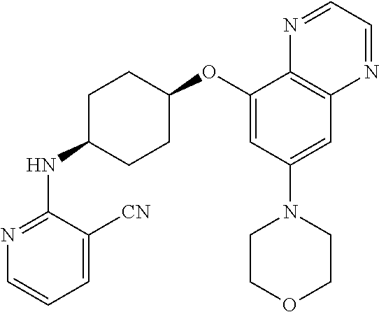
C1(OC2CCC(NC3=NC=CC=C3[CN])CC2)=CC(N2CCOCC2)=CC2=C1N=CC=N2
